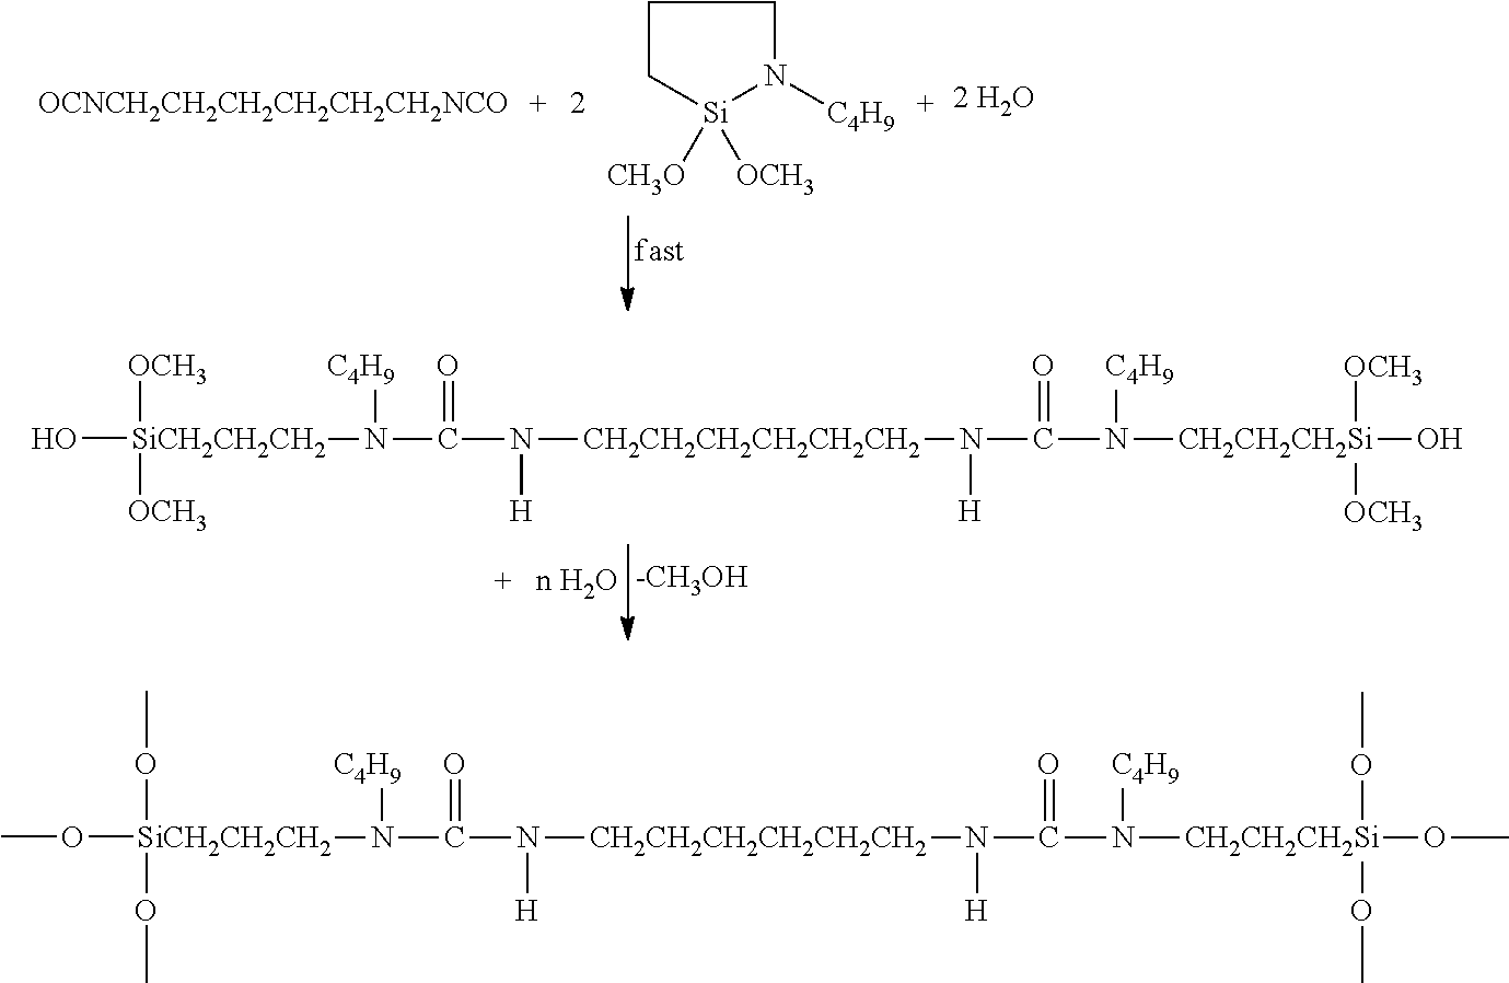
C1[Si]([CH3O])([OCH3])N([C4H9])CC1.[OCNCH2CH2CH2CH2CH2CH2NCO].[-CH3OH].O[SiCH2CH2CH2]([OCH3])([OCH3])N(C(N([CH2CH2CH2CH2CH2CH2]N(C(N([CH2CH2CH2Si](O)([OCH3])[OCH3])[C4H9])=O)[H])[H])=O)[C4H9].O([SiCH2CH2CH2](OC)(OC)N(C(N([CH2CH2CH2CH2CH2CH2]N(C(N([CH2CH2CH2Si](OC)(OC)OC)[C4H9])=O)[H])[H])=O)[C4H9])C
